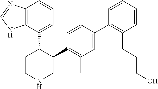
C12=C(C(C3CCNCC3C3=C(C)C=C(C4=C(CCCO)C=CC=C4)C=C3)=CC=C1)NC=N2
